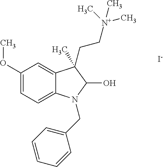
C1(OC)=CC=C2C(=C1)C(CC[N+](C)(C)C)(C)C(O)N2CC1=CC=CC=C1.[I-]
